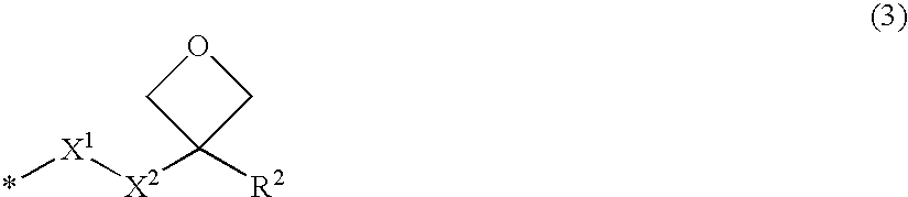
*[X1][X2]C1([R2])COC1
